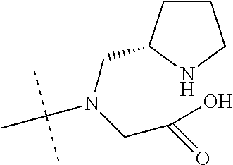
C(N(CC(=O)O)C(C)(C)C)C1CCCN1
